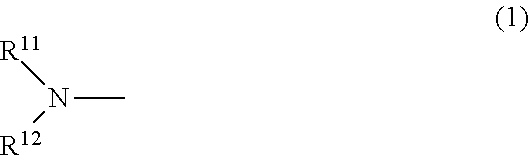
N(C)([R11])[R12]
